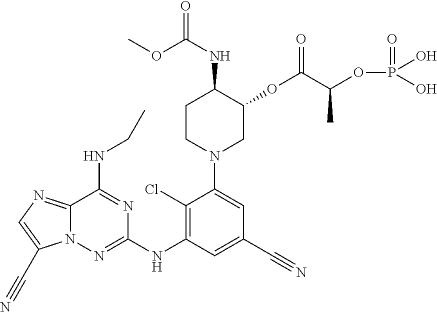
C1(C#N)=CC(NC2=NN3C(=NC=C3C#N)C(NCC)=N2)=C(Cl)C(N2CC(OC(C(OP(=O)(O)O)C)=O)C(NC(=O)OC)CC2)=C1
